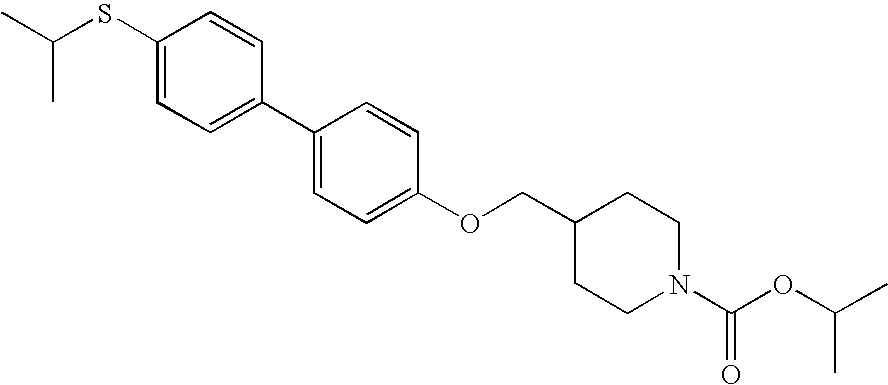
S(C1=CC=C(C2=CC=C(OCC3CCN(C(=O)OC(C)C)CC3)C=C2)C=C1)C(C)C
